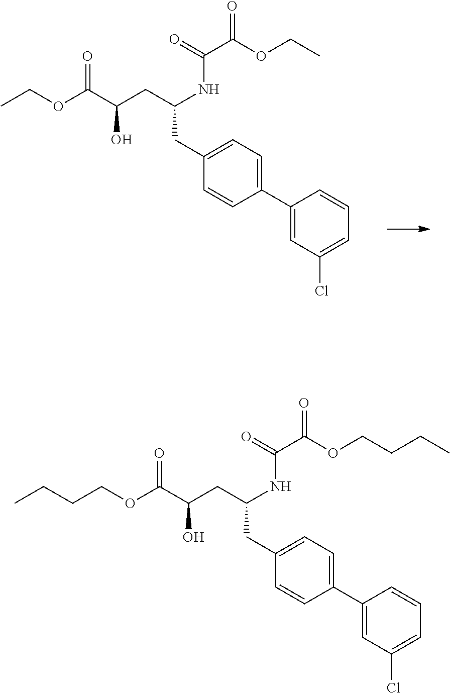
C1(C2=CC=C(CC(CC(O)C(OCCCC)=O)NC(C(OCCCC)=O)=O)C=C2)=CC(Cl)=CC=C1.C1(C2=CC=C(CC(CC(O)C(OCC)=O)NC(C(OCC)=O)=O)C=C2)=CC(Cl)=CC=C1
